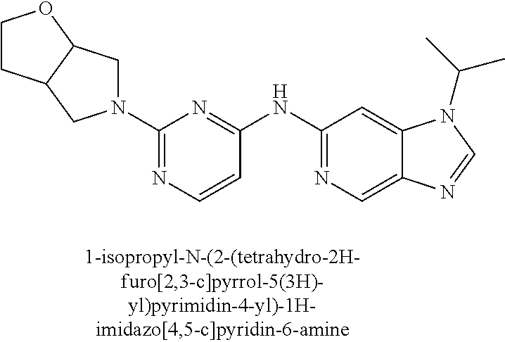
C1=CC(NC2=NC=C3C(=C2)N(C(C)C)C=N3)=NC(N2CC3C(C2)CCO3)=N1
